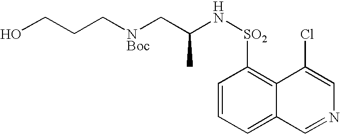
OCCC[NBoc]CC(N[SO2]C1=C2C(=CC=C1)C=NC=C2Cl)C
